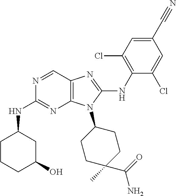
N1=CC2=C(N=C1NC1CCCC(O)C1)N(C1CCC(C)(C(=O)N)CC1)C(NC1=C(Cl)C=C(C#N)C=C1Cl)=N2
